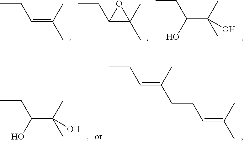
CCC=C(C)C.CCC1C(C)(C)O1.CCC(C(C)(C)O)O.CCC(C(C)(C)O)O.CCC=C(C)CCC=C(C)C
